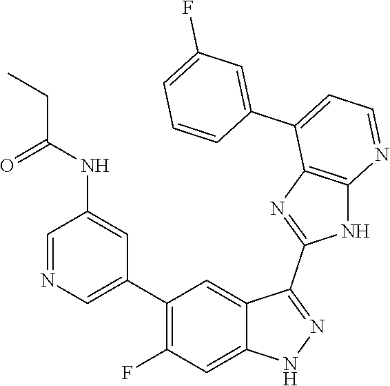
C1=NC=C(C2=C(F)C=C3C(=C2)C(C2=NC4=C(N2)N=CC=C4C2=CC(F)=CC=C2)=NN3)C=C1NC(=O)CC
